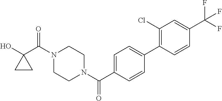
OC1(C(N2CCN(C(=O)C3=CC=C(C4=C(Cl)C=C(C(F)(F)F)C=C4)C=C3)CC2)=O)CC1
